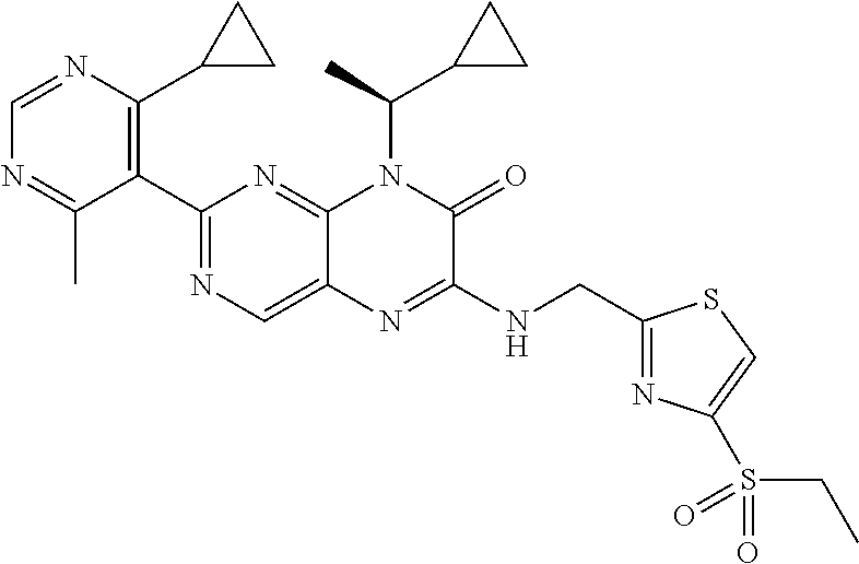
C1=NC(C2CC2)=C(C2=NC=C3C(=N2)N(C(C2CC2)C)C(=O)C(NCC2=NC(S(=O)(CC)=O)=CS2)=N3)C(C)=N1
